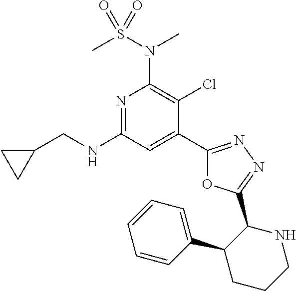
C1(C2=CC(NCC3CC3)=NC(N(S(C)(=O)=O)C)=C2Cl)=NN=C(C2NCCCC2C2=CC=CC=C2)O1
